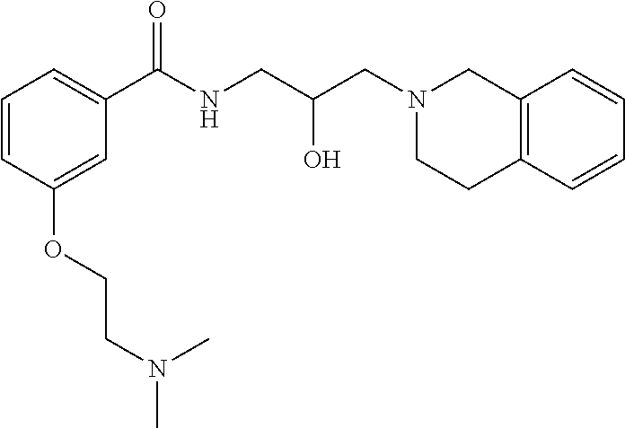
C1=CC(OCCN(C)C)=CC(C(NCC(CN2CCC3=C(C2)C=CC=C3)O)=O)=C1
